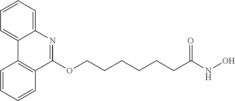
C12=CC=CC=C1N=C(OCCCCCCC(NO)=O)C1=C2C=CC=C1
